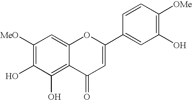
[MeO]C1=C(O)C(O)=C2C(=C1)OC(C1=CC(O)=C([OMe])C=C1)=CC2=O
